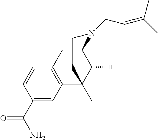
C1(C(=O)N)=CC2=C(C=C1)CC1C(C)C2(C)CCN1CC=C(C)C
